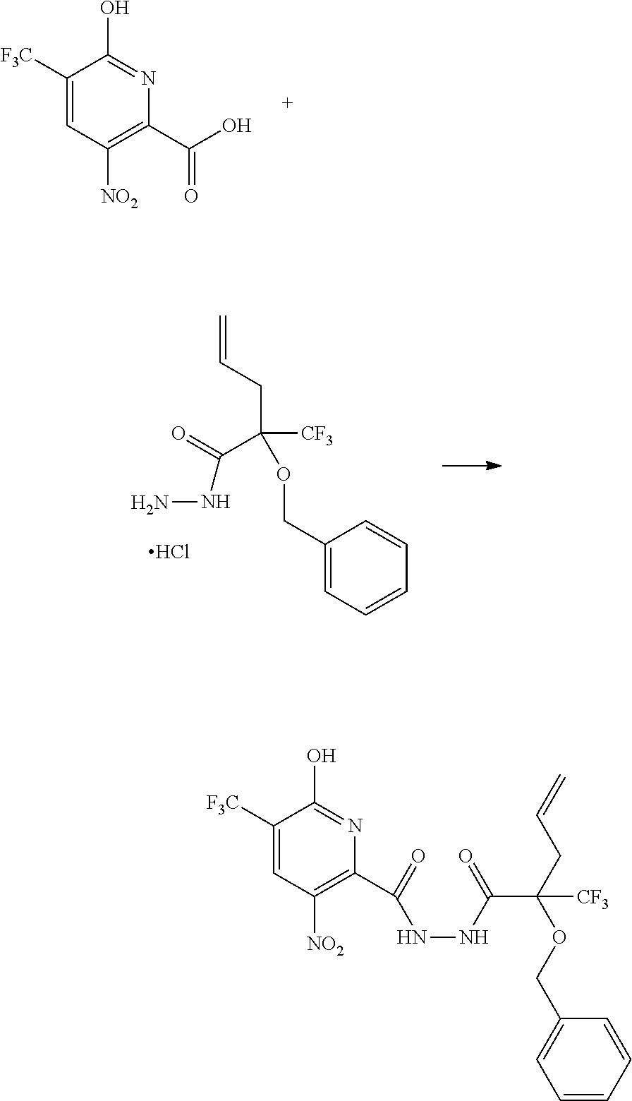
C(C1=C([NO2])C=C([F3C])C(O)=N1)(=O)O.C1(C(=O)NNC(C(OCC2=CC=CC=C2)(CC=C)[CF3])=O)=C([NO2])C=C([F3C])C(O)=N1.C(C(CC=C)([CF3])OCC1=CC=CC=C1)(=O)NN.Cl
